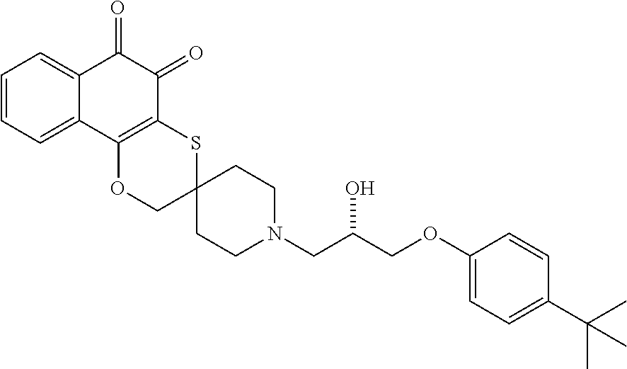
C1=CC=C2C(=C1)C(=O)C(=O)C1=C2OCC2(S1)CCN(CC(COC1=CC=C(C(C)(C)C)C=C1)O)CC2
